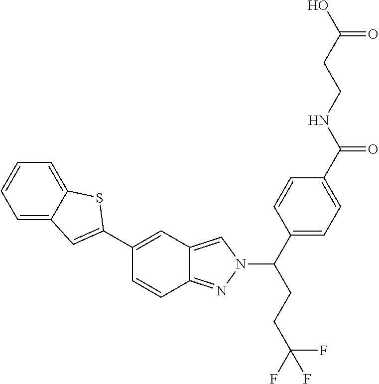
C1(C2=CC3=CC=CC=C3S2)=CC2=CN(C(CCC(F)(F)F)C3=CC=C(C(NCCC(O)=O)=O)C=C3)N=C2C=C1
